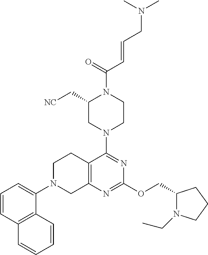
C1=CC2=C(C(N3CC4=C(CC3)C(N3CCN(C(C=CCN(C)C)=O)C(C[NC])C3)=NC(OCC3N(CC)CCC3)=N4)=C1)C=CC=C2
